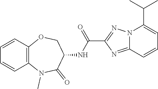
C1=CC2=C(C=C1)N(C)C(=O)C(NC(C1=NN3C(=N1)C=CC=C3C(C)C)=O)CO2
